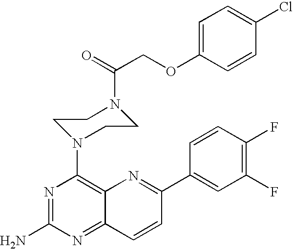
N1=C(N)N=C2C(=C1N1CCN(C(=O)COC3=CC=C(Cl)C=C3)CC1)N=C(C1=CC(F)=C(F)C=C1)C=C2
